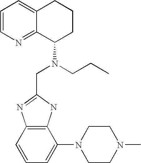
C1=CN=C2C(=C1)CCCC2N(CC1=NC2=C(N1)C(N1CCN(C)CC1)=CC=C2)CCC
